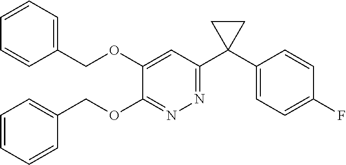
C1=CC=C(COC2=CC(C3(C4=CC=C(F)C=C4)CC3)=NN=C2OCC2=CC=CC=C2)C=C1
